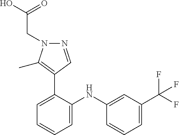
C1=C(NC2=CC=CC=C2C2=C(C)N(CC(O)=O)N=C2)C=CC=C1C(F)(F)F
